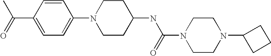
CC(=O)C1=CC=C(N2CCC(NC(N3CCN(C4CCC4)CC3)=O)CC2)C=C1
